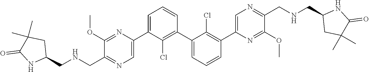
C1(C2=CN=C(CNCC3CC(C)(C)C(=O)N3)C(OC)=N2)=CC=CC(C2=CC=CC(C3=CN=C(CNCC4CC(C)(C)C(=O)N4)C(OC)=N3)=C2Cl)=C1Cl
